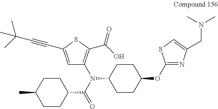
C1=C(C#CC(C)(C)C)SC(C(O)=O)=C1N(C(=O)C1CCC(C)CC1)C1CCC(OC2=NC(CN(C)C)=CS2)CC1
